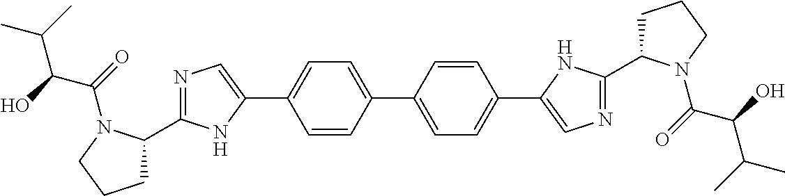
C1=CC(C2=CC=C(C3=CN=C(C4CCCN4C(C(C(C)C)O)=O)N3)C=C2)=CC=C1C1=CN=C(C2CCCN2C(C(C(C)C)O)=O)N1
